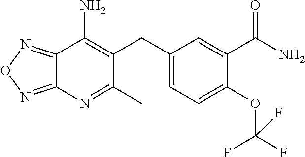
C12=NON=C1N=C(C)C(CC1=CC=C(OC(F)(F)F)C(C(N)=O)=C1)=C2N
